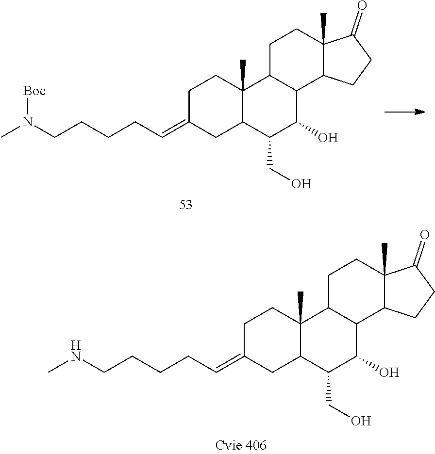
C(=C1CC2C(C)(CC1)C1C(C(O)C2CO)C2C(C)(CC1)C(=O)CC2)CCCCNC.C(=C1CC2C(C)(CC1)C1C(C(O)C2CO)C2C(C)(CC1)C(=O)CC2)CCCCN(C)[Boc]
